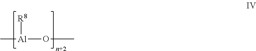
C[Al](OC)[R8]
